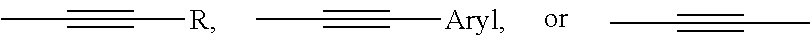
C(#C[R])C.C(#C[Aryl])C.C(#CC)C
